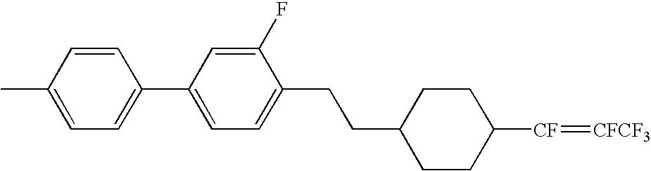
C1(CCC2CCC([CF]=[CFCF3])CC2)=CC=C(C2=CC=C(C)C=C2)C=C1F
